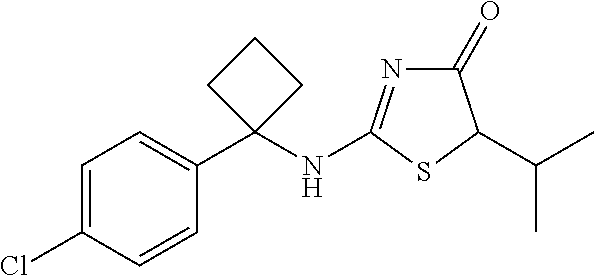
C1=C(Cl)C=CC(C2(NC3=NC(=O)C(C(C)C)S3)CCC2)=C1
